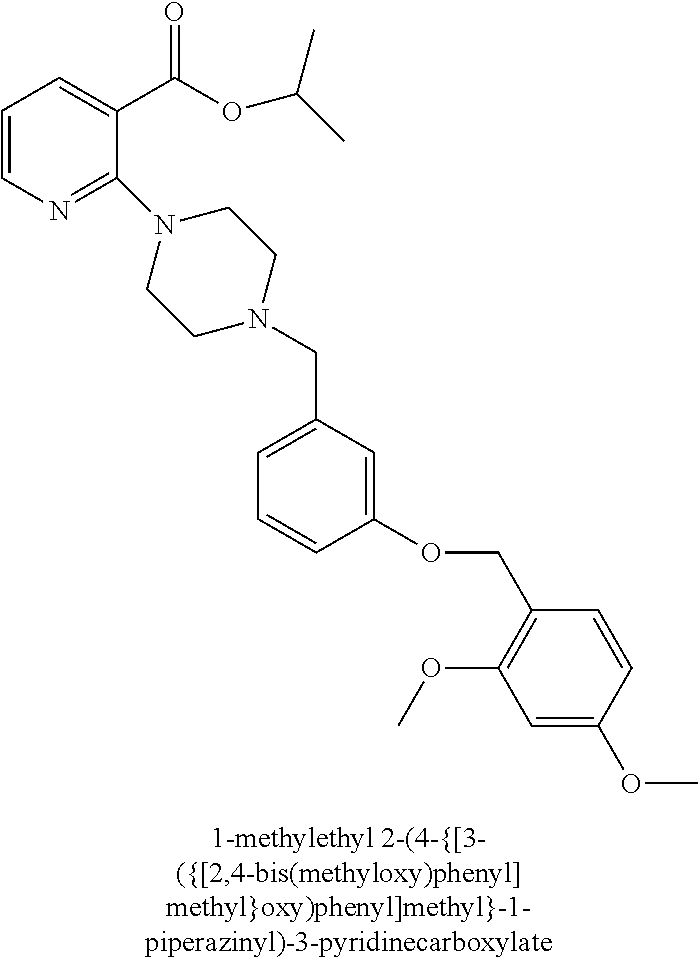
C1=CN=C(N2CCN(CC3=CC=CC(OCC4=C(OC)C=C(OC)C=C4)=C3)CC2)C(C(OC(C)C)=O)=C1
